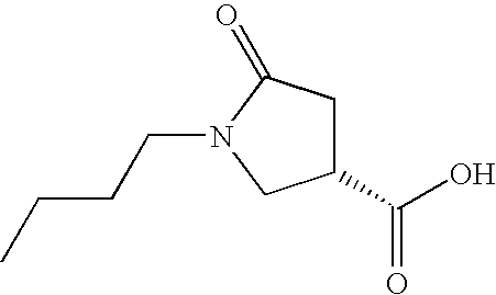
C1(C(O)=O)CC(=O)N(CCCC)C1
